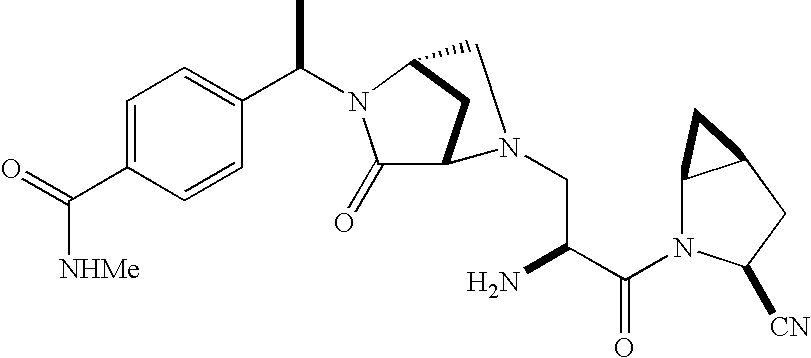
C1=C(C(=O)[NHMe])C=CC(C(C)N2C(=O)C3CC2CN3CC(N)C(N2C3C(CC2[CN])C3)=O)=C1
